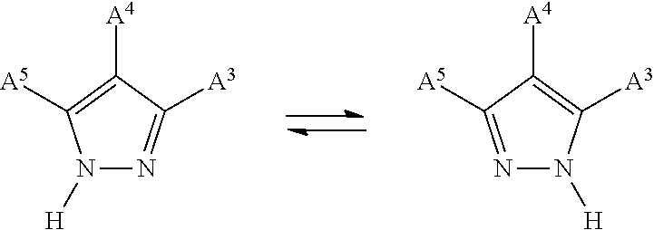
N1([H])N=C([A3])C([A4])=C1[A5].N1=C([A5])C([A4])=C([A3])N1[H]
